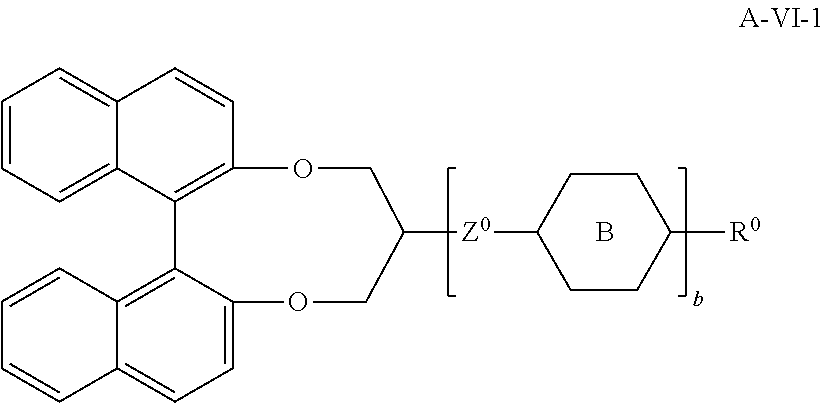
C1C([Z0]C2CCC([R0])CC2)COC2=CC=C3C(=C2C2=C(O1)C=CC1=CC=CC=C12)C=CC=C3.B
